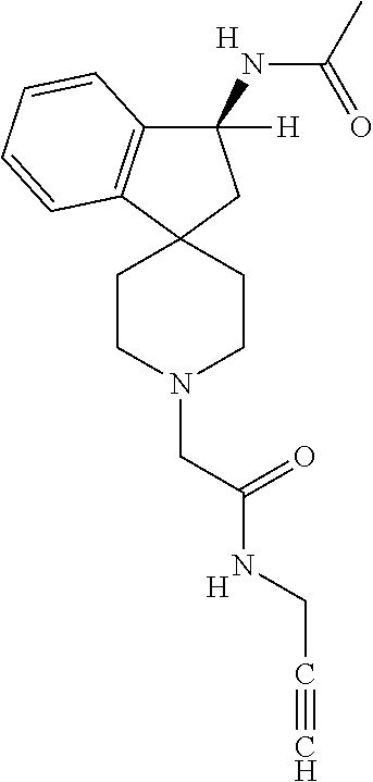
[H].C1(NC(C)=O)([H])C2=C(C3(C1)CCN(CC(NCC#C)=O)CC3)C=CC=C2.[H]
